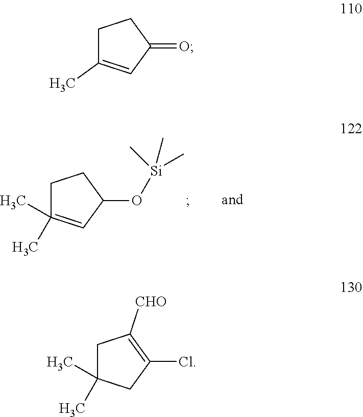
C1C(C)(C)=CC(O[Si](C)(C)C)C1.C1C(C)=CC(=O)C1.C1C(C)(C)CC(Cl)=C1[CHO]
